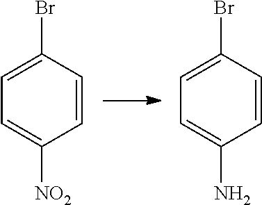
C1=CC(Br)=CC=C1[NO2].C1=CC(Br)=CC=C1N
